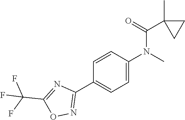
C1=CC(N(C)C(C2(C)CC2)=O)=CC=C1C1=NOC(C(F)(F)F)=N1
